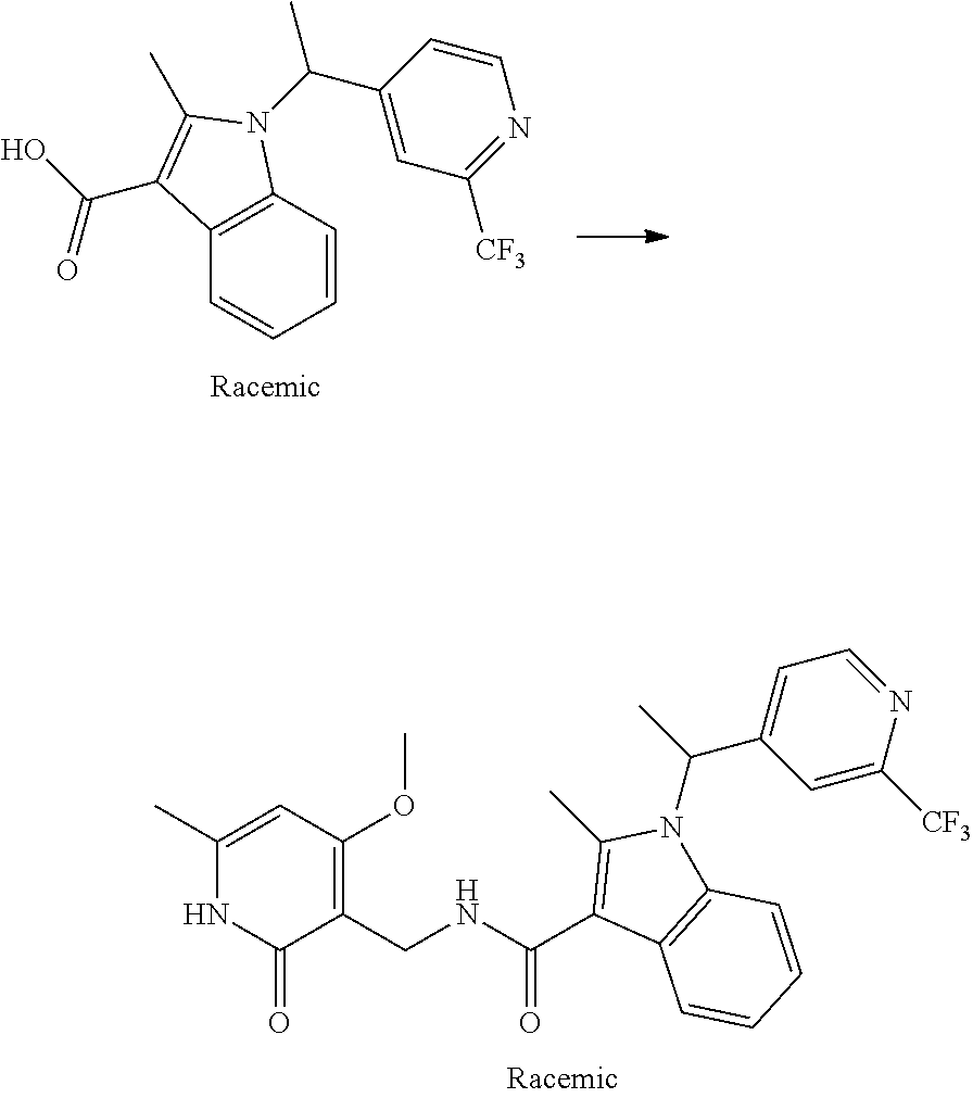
C1=CC2=C(C=C1)C(C(O)=O)=C(C)N2C(C1=CC([CF3])=NC=C1)C.C1(C)=CC(OC)=C(CNC(C2=C(C)N(C(C)C3=CC=NC([CF3])=C3)C3=C2C=CC=C3)=O)C(=O)N1
